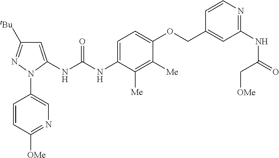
C1(N2C(NC(NC3=CC=C(OCC4=CC(NC(=O)C[OMe])=NC=C4)C([Me])=C3[Me])=O)=CC([tBu])=N2)=CN=C([OMe])C=C1
